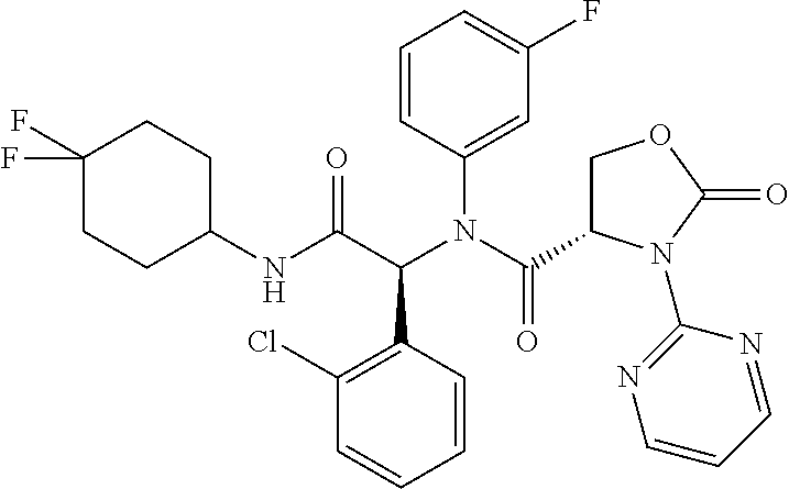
C1(Cl)=C(C(C(NC2CCC(F)(F)CC2)=O)N(C(C2COC(=O)N2C2=NC=CC=N2)=O)C2=CC(F)=CC=C2)C=CC=C1
